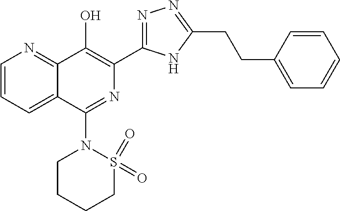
C1=CC=C2C(=N1)C(O)=C(C1=NN=C(CCC3=CC=CC=C3)N1)N=C2N1CCCCS1(=O)=O
